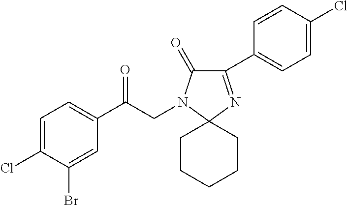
C1=C(Cl)C(Br)=CC(C(CN2C(=O)C(C3=CC=C(Cl)C=C3)=NC23CCCCC3)=O)=C1
